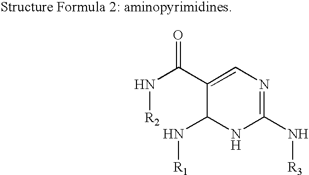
N([R2])C(C1=CN=C(N[R3])NC1N[R1])=O
